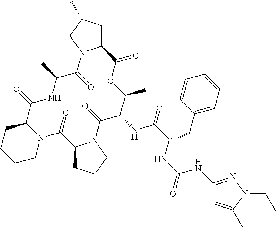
C1N2C(CCC1)C(=O)NC(C)C(=O)N1C(CC(C)C1)C(=O)OC(C)C(NC(=O)C(CC1=CC=CC=C1)NC(NC1=NN(CC)C(C)=C1)=O)C(=O)N1C(C2=O)CCC1
